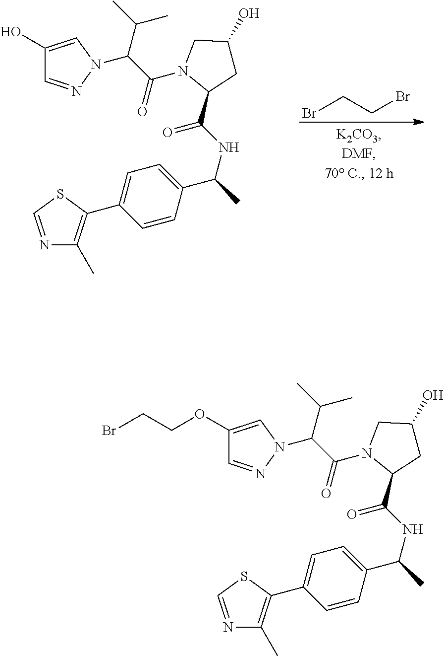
BrCCBr.C1(O)=CN(C(C(N2C(C(NC(C)C3=CC=C(C4=C(C)N=CS4)C=C3)=O)CC(O)C2)=O)C(C)C)N=C1.C1(OCCBr)=CN(C(C(N2C(C(NC(C)C3=CC=C(C4=C(C)N=CS4)C=C3)=O)CC(O)C2)=O)C(C)C)N=C1
